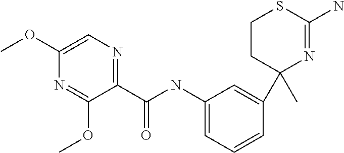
C1CC(C2=CC(NC(C3=NC=C(OC)N=C3OC)=O)=CC=C2)(C)N=C(N)S1
